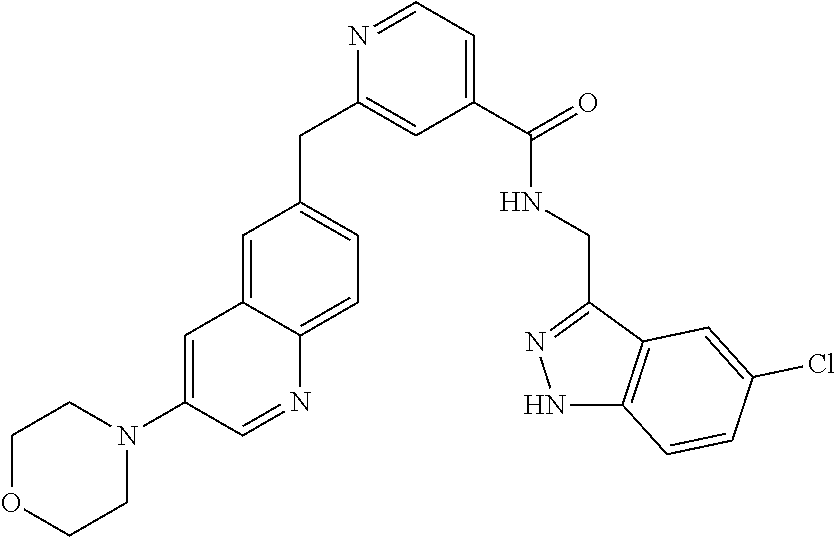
C1=C2C(=CC=C1CC1=CC(C(NCC3=NNC4=C3C=C(Cl)C=C4)=O)=CC=N1)N=CC(N1CCOCC1)=C2
